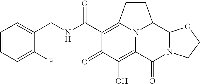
C1=CC=C(F)C(CNC(C2=C3CCC4C5N(C(=O)C(=C(O)C2=O)N34)CCO5)=O)=C1
